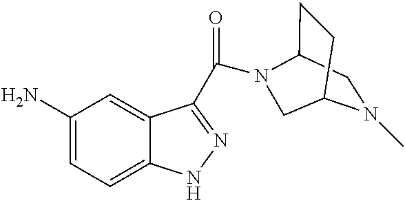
C1(N)=CC=C2C(=C1)C(C(=O)N1C3CCC(N(C)C3)C1)=NN2
